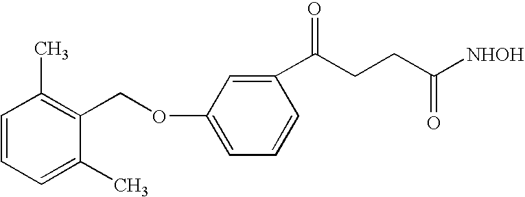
C1(C)=CC=CC(C)=C1COC1=CC=CC(C(CCC([NHOH])=O)=O)=C1
